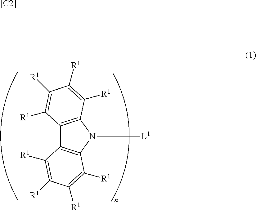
C12=C(N([L1])C3=C1C([R1])=C([R1])C([R1])=C3[R1])C([R1])=C([R1])C([R1])=C2[R1].[[C2]]
